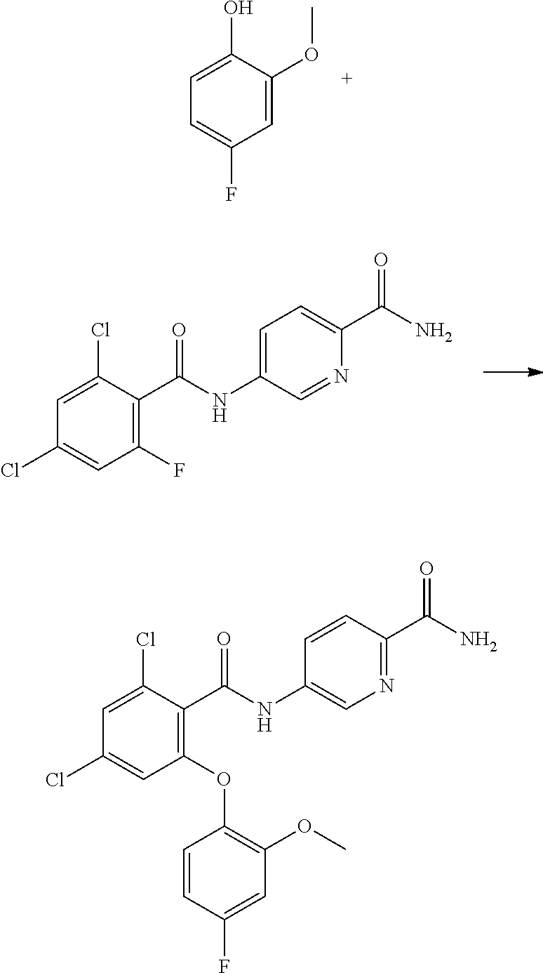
C1=C(Cl)C(C(=O)NC2=CN=C(C(N)=O)C=C2)=C(OC2=C(OC)C=C(F)C=C2)C=C1Cl.C1=C(O)C(OC)=CC(F)=C1.C1=C(Cl)C(C(=O)NC2=CC=C(C(N)=O)N=C2)=C(F)C=C1Cl
